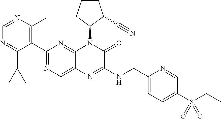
C1=NC(C)=C(C2=NC=C3C(=N2)N(C2CCCC2C#N)C(=O)C(NCC2=CC=C(S(=O)(=O)CC)C=N2)=N3)C(C2CC2)=N1
